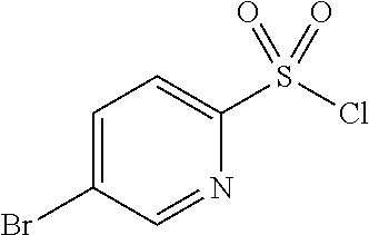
C1=C(Br)C=NC(S(Cl)(=O)=O)=C1
